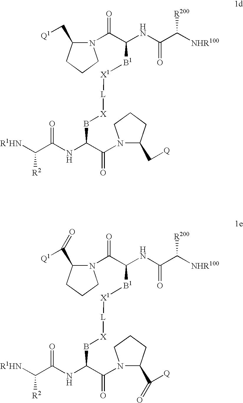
N1(C(C(NC(C([NHR100])[R200])=O)[B1][X1][L][X]BC(C(=O)N2C(C[Q])CCC2)NC(C([R1HN])[R2])=O)=O)C(C[Q1])CCC1.N1(C(C(NC(C([NHR100])[R200])=O)[B1][X1][L][X]BC(C(=O)N2C(C([Q])=O)CCC2)NC(C([R1HN])[R2])=O)=O)C(C([Q1])=O)CCC1
